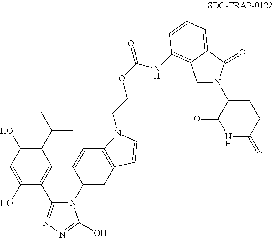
C1(N2C(C3=CC(C(C)C)=C(O)C=C3O)=NN=C2O)=CC2=C(C=C1)N(CCOC(=O)NC1=C3CN(C4C(=O)NC(=O)CC4)C(=O)C3=CC=C1)C=C2
